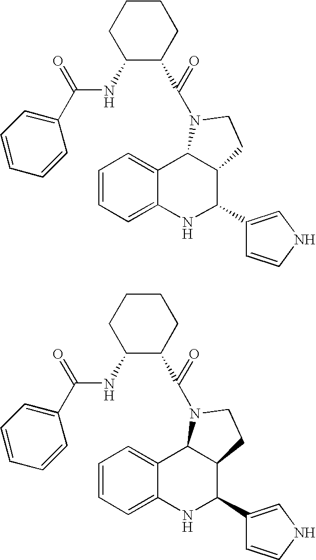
C1=CC=C2C(=C1)C1C(C(C3=CNC=C3)N2)CCN1C(=O)C1C(NC(C2=CC=CC=C2)=O)CCCC1.C1=CC=C2C(=C1)C1C(C(C3=CNC=C3)N2)CCN1C(=O)C1C(NC(C2=CC=CC=C2)=O)CCCC1
